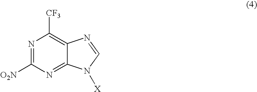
N1=C([O2N])N=C2C(=C1[CF3])N=CN2[X]
